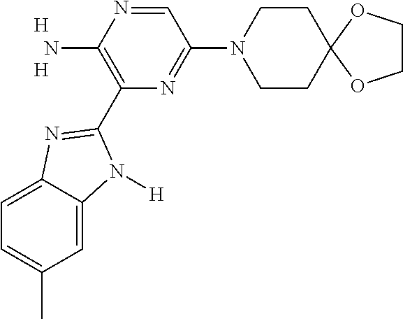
[H].[H].C1=NC(N)=C(C2=NC3=CC=C(C)C=C3N2[H])N=C1N1CCC2(CC1)OCCO2
